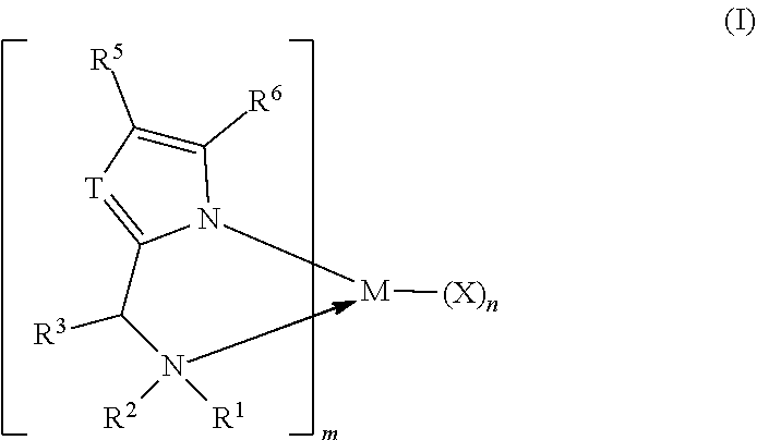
C1([R6])=C([R5])[T]=C(C(N([R1])[R2])[R3])N1[M][(X)n]
